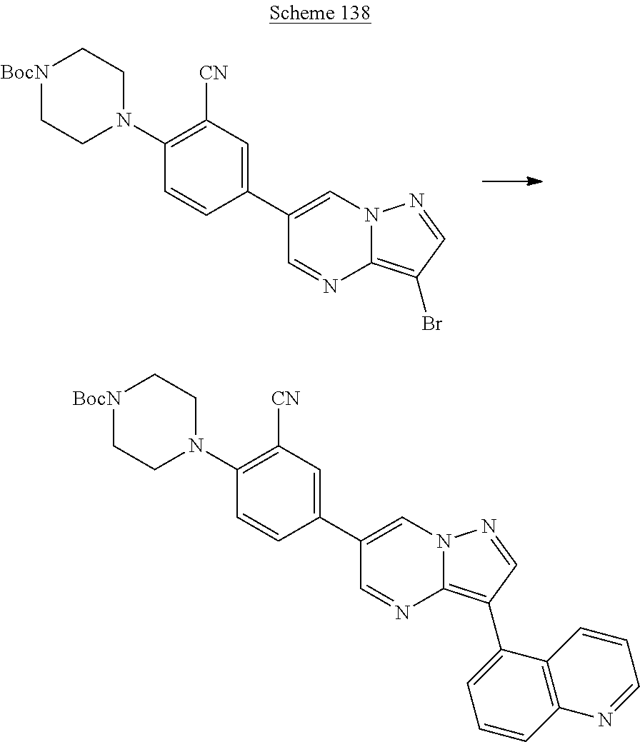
C1(C2=CC([CN])=C(N3CC[BocN]CC3)C=C2)=CN2C(=C(Br)C=N2)N=C1.C1(C2=CC([CN])=C(N3CC[BocN]CC3)C=C2)=CN2C(=C(C3=CC=CC4=C3C=CC=N4)C=N2)N=C1
